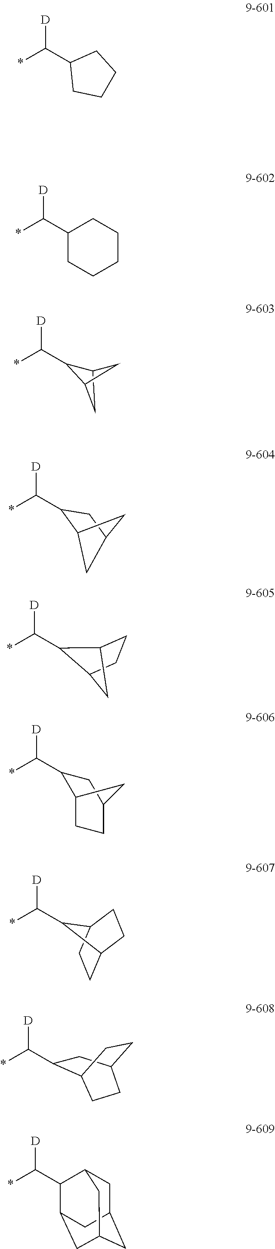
[D]C(*)C1C2CC1C2.[D]C(C1CCCC1)*.[D]C(C1CCCCC1)*.[D]C(*)C1C2CC(C1)C2.[D]C(*)C1C2CCC1C2.[D]C(*)C1C2CCC(C1)C2.C1C2CCC(C1)C2C([D])*.[D]C(*)C1CC2CCC1CC2.[D]C(*)C1C2CC3CC(CC1C3)C2
